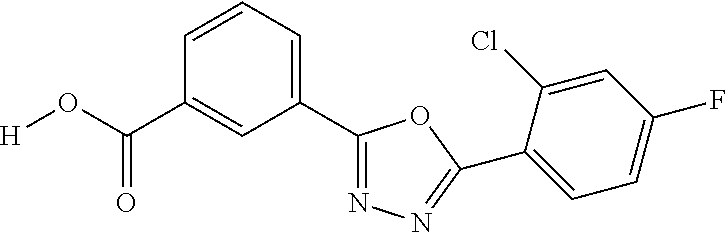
[H]OC(=O)C1=CC(C2=NN=C(C3=CC=C(F)C=C3Cl)O2)=CC=C1
